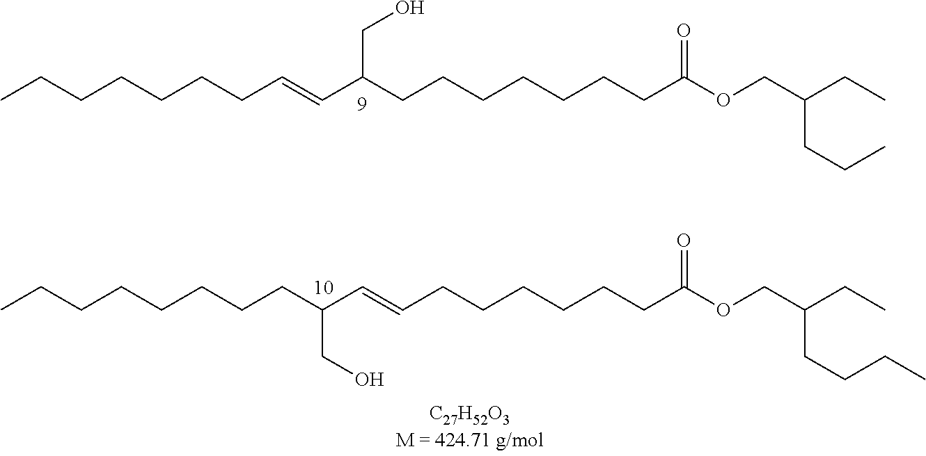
C(CCCCCC=CC(CCCCCCCC(OCC(CC)CCC)=O)CO)C.C(CCCCCCC(C=CCCCCCCC(OCC(CC)CCCC)=O)CO)C
